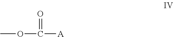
COC([A])=O
